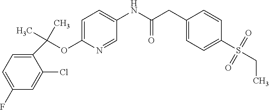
C(OC1=CC=C(NC(CC2=CC=C(S(CC)(=O)=O)C=C2)=O)C=N1)(C1=CC=C(F)C=C1Cl)(C)C
